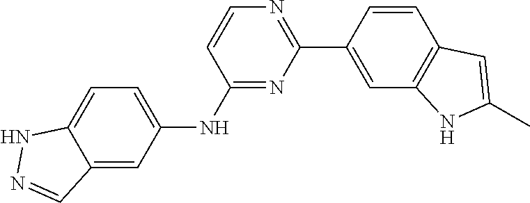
N1=C(NC2=CC=C3C(=C2)C=NN3)C=CN=C1C1=CC2=C(C=C1)C=C(C)N2
